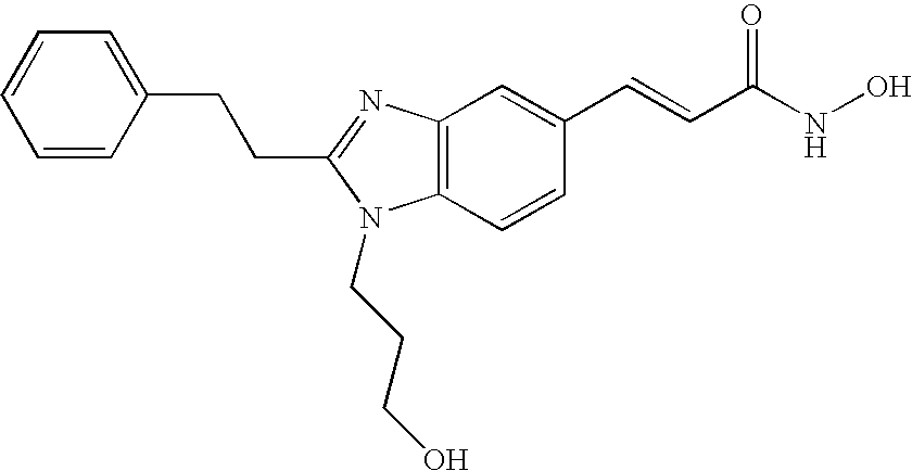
C(C1=NC2=C(C=CC(C=CC(NO)=O)=C2)N1CCCO)CC1=CC=CC=C1
